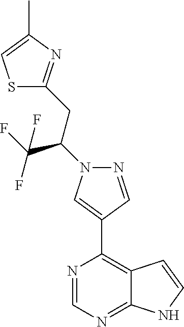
C(C(F)(F)F)(N1N=CC(C2=C3C(=NC=N2)NC=C3)=C1)CC1=NC(C)=CS1
